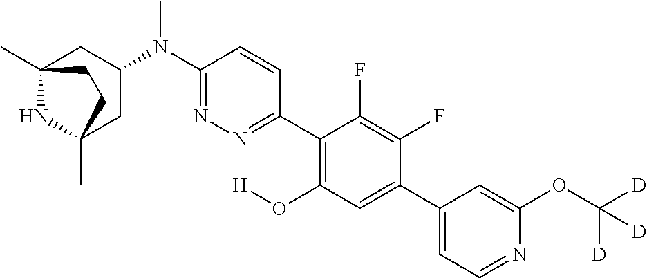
C12(C)NC(C)(CC(N(C3=NN=C(C4=C(O[H])C=C(C5=CC=NC(OC([D])([D])[D])=C5)C(F)=C4F)C=C3)C)C1)CC2
